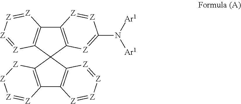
C12=C([Z]=C(N([Ar1])[Ar1])[Z]=[Z]1)C1(C3=C2[Z]=[Z][Z]=[Z]3)C2=C(C3=C1[Z]=[Z][Z]=[Z]3)[Z]=[Z][Z][Z]2
